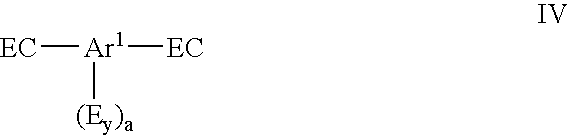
[EC][Ar1]([EC])[(Ey)a]
